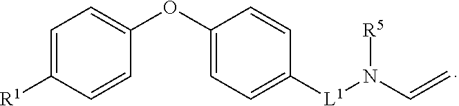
C1=C([R1])C=CC(OC2=CC=C([L1]N(C=C)[R5])C=C2)=C1
